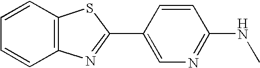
C1=CC2=C(C=C1)N=C(C1=CN=C(NC)C=C1)S2
